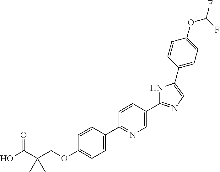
OC(C(COC1=CC=C(C2=NC=C(C3=NC=C(C4=CC=C(OC(F)F)C=C4)N3)C=C2)C=C1)(C)C)=O
